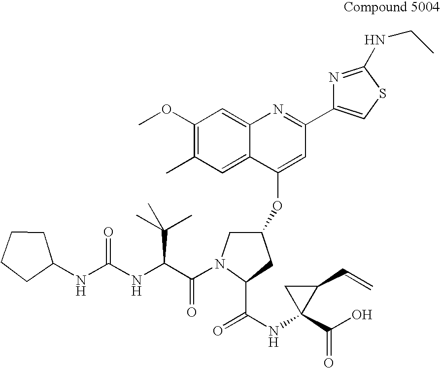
C1(OC)=C(C)C=C2C(=C1)N=C(C1=CSC(NCC)=N1)C=C2OC1CN(C(=O)C(C(C)(C)C)NC(NC2CCCC2)=O)C(C(=O)NC2(C(=O)O)C(C=C)C2)C1
